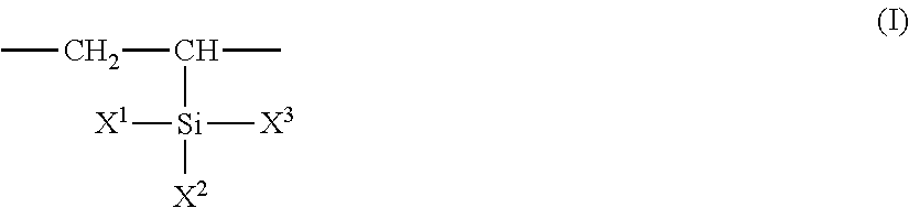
[X1][Si]([X3])([X2])C(C)CC
